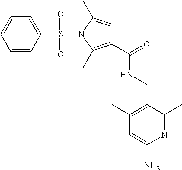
C1(C(=O)NCC2=C(C)C=C(N)N=C2C)=C(C)N(S(C2=CC=CC=C2)(=O)=O)C(C)=C1
